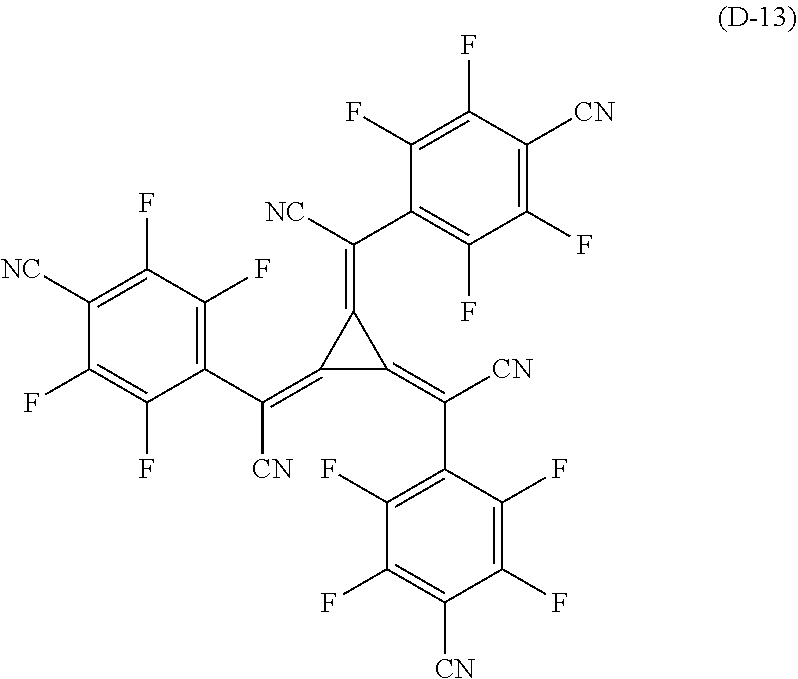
C1(C(=C2C(=C(C3=C(F)C(F)=C([NC])C(F)=C3F)[CN])C2=C(C2=C(F)C(F)=C([CN])C(F)=C2F)[NC])[CN])=C(F)C(F)=C([CN])C(F)=C1F
